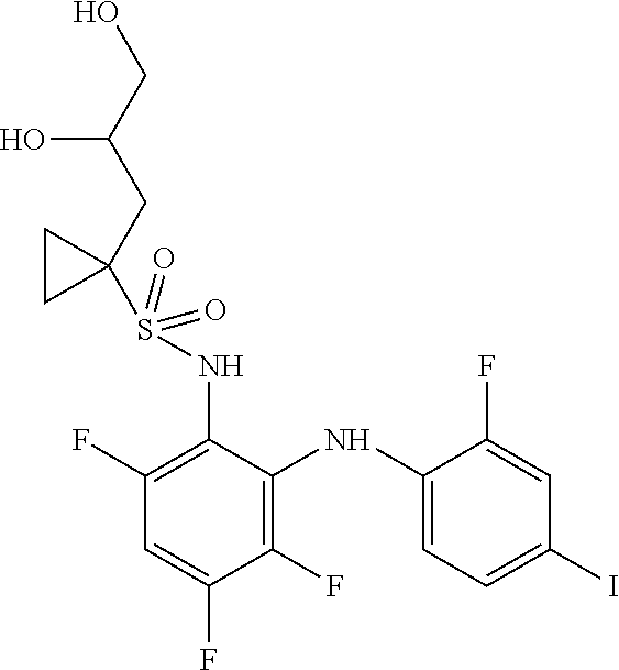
C1(F)=C(NS(=O)(=O)C2(CC(O)CO)CC2)C(NC2=CC=C(I)C=C2F)=C(F)C(F)=C1
